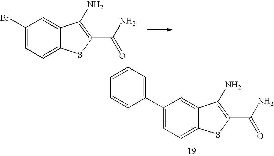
C1(Br)=CC=C2C(=C1)C(N)=C(C(N)=O)S2.C1(C2=CC=CC=C2)=CC=C2C(=C1)C(N)=C(C(N)=O)S2
